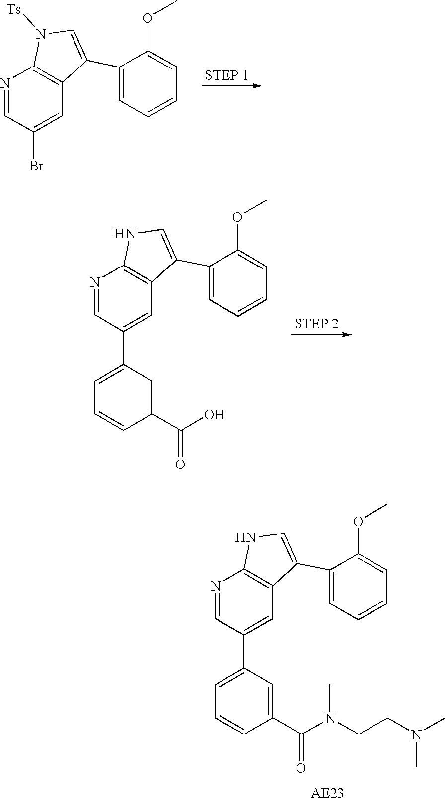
N1=CC(Br)=CC2=C1N([Ts])C=C2C1=CC=CC=C1OC.N1=CC(C2=CC=CC(C(O)=O)=C2)=CC2=C1NC=C2C1=CC=CC=C1OC.N1=CC(C2=CC=CC(C(N(CCN(C)C)C)=O)=C2)=CC2=C1NC=C2C1=CC=CC=C1OC
